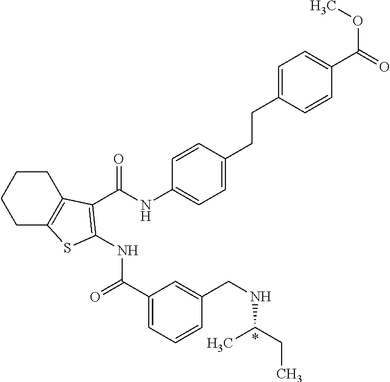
C1(C(=O)NC2=C(C(NC3=CC=C(CCC4=CC=C(C(=O)OC)C=C4)C=C3)=O)C3=C(CCCC3)S2)=CC=CC(CNC(CC)C)=C1
